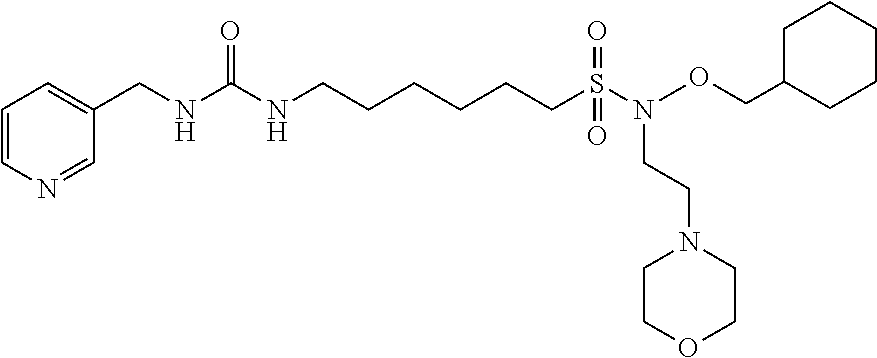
C(C1=CC=CN=C1)NC(NCCCCCCS(N(OCC1CCCCC1)CCN1CCOCC1)(=O)=O)=O
